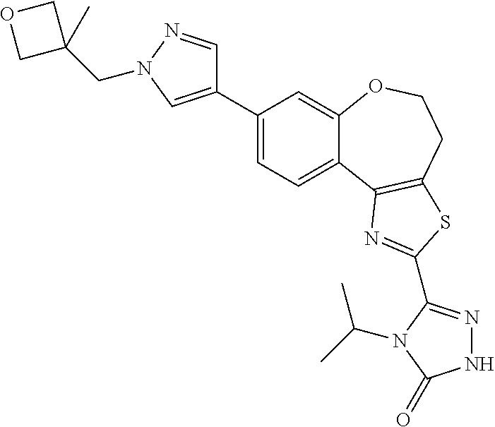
C1=C(C2=CN(CC3(C)COC3)N=C2)C=C2C(=C1)C1=C(CCO2)SC(C2=NNC(=O)N2C(C)C)=N1
